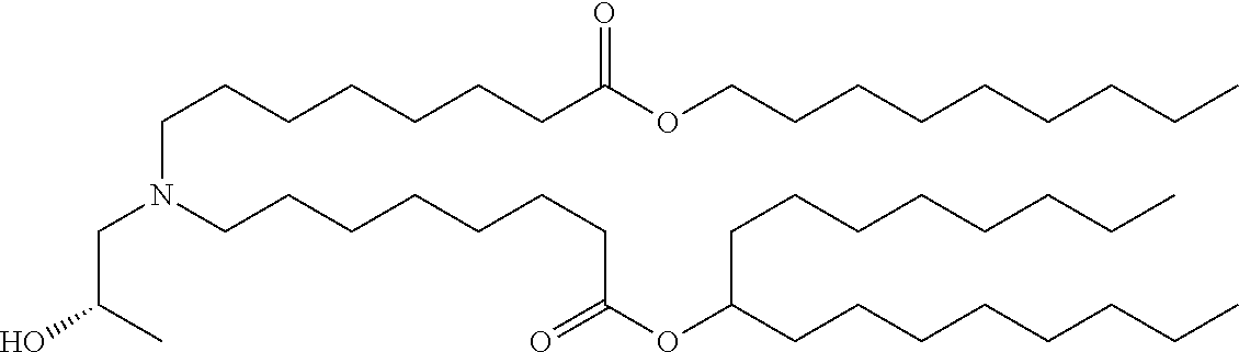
C(CCCC)CCCCOC(CCCCCCCN(CC(O)C)CCCCCCCC(=O)OC(CCCCCCCC)CCCCCCCC)=O
